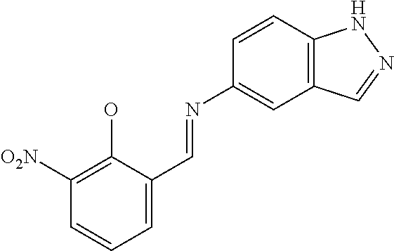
C1=C(C=NC2=CC3=C(C=C2)NN=C3)C(O)=C([O2N])C=C1
